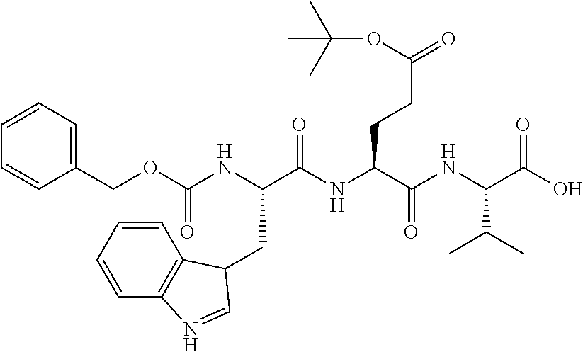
C1(COC(=O)NC(CC2C3=C(C=CC=C3)N=C2)C(=O)NC(CCC(OC(C)(C)C)=O)C(=O)NC(C(C)C)C(=O)O)=CC=CC=C1
